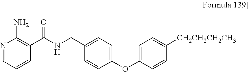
N1=CC=CC(C(NCC2=CC=C(OC3=CC=C([CH2CH2CH2CH3])C=C3)C=C2)=O)=C1N
